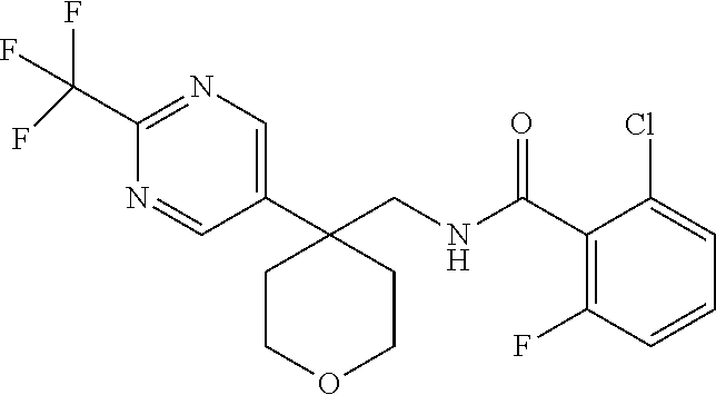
C1(C(F)(F)F)=NC=C(C2(CNC(C3=C(F)C=CC=C3Cl)=O)CCOCC2)C=N1
